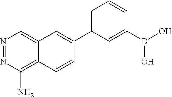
C1=CC=C(C2=CC3=CN=NC(N)=C3C=C2)C=C1B(O)O
